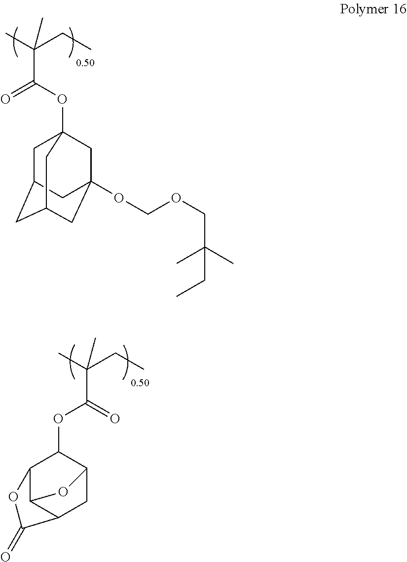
C1C2CC3CC(OCOCC(C)(C)CC)(CC1(OC(=O)C(C)(CC)C)C3)C2.CC(CC)(C)C(OC1C2C3C(CC1O3)C(=O)O2)=O
